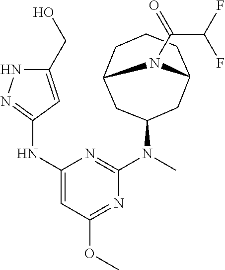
C12CC(N(C)C3=NC(NC4=NNC(CO)=C4)=CC(OC)=N3)CC(CCC1)N2C(=O)C(F)F
